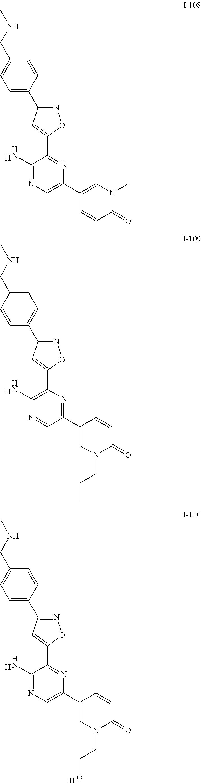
N1=C(C2=CC=C(CNC)C=C2)C=C(C2=NC(C3=CN(C)C(=O)C=C3)=CN=C2N)O1.[H].N1=C(C2=CC=C(CNC)C=C2)C=C(C2=C(N)N=CC(C3=CN(CCC)C(=O)C=C3)=N2)O1.[H].N1=C(C2=CC=C(CNC)C=C2)C=C(C2=NC(C3=CN(CCO)C(=O)C=C3)=CN=C2N)O1.[H].[H]
